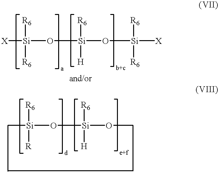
[X][Si]([R6])([R6])O[Si]([H])([R6])O[Si]([R6])([R6])[X].[Si]([R6])([R])(O[Si]([H])([R6])OC)C
